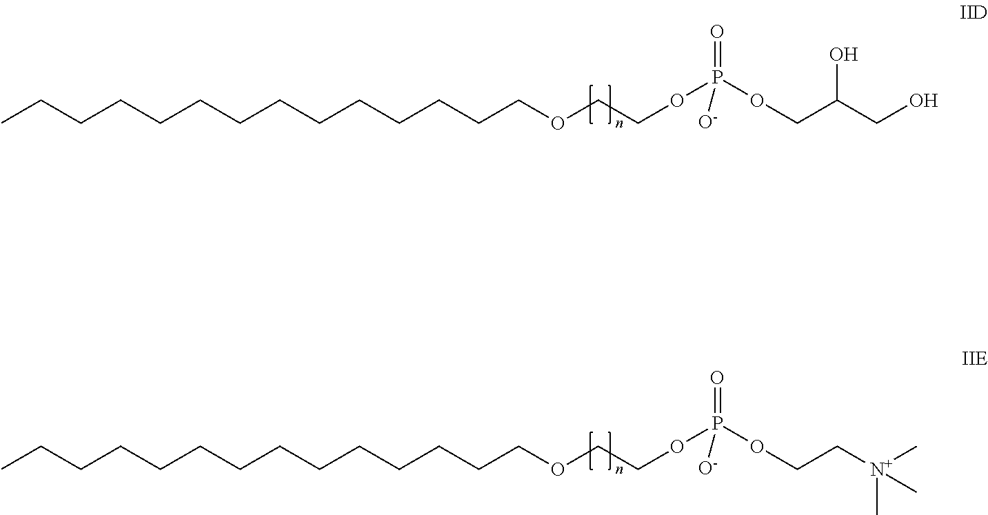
CCCCCCCCCCCCCCOCCOP(=O)(OCC(CO)O)[O-].CCCCCCCCCCCCCCOCCOP(=O)(OCC[N+](C)(C)C)[O-]
